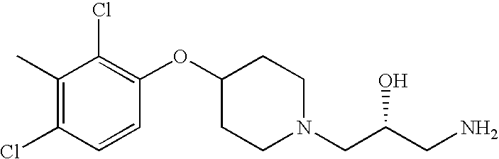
C1(C)=C(Cl)C=CC(OC2CCN(CC(CN)O)CC2)=C1Cl
